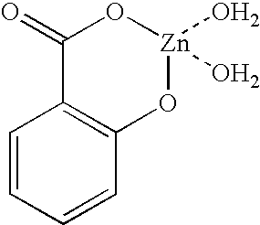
C1(=O)C2=C(O[Zn](O)(O)O1)C=CC=C2
